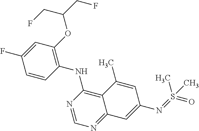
C1=CC(NC2=C3C(=NC=N2)C=C(N=S(=O)(C)C)C=C3C)=C(OC(CF)CF)C=C1F
